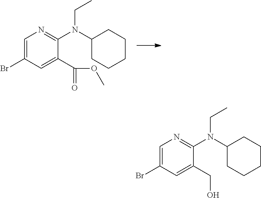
C1=C(Br)C=C(C(=O)OC)C(N(C2CCCCC2)CC)=N1.C1=C(Br)C=C(CO)C(N(C2CCCCC2)CC)=N1
